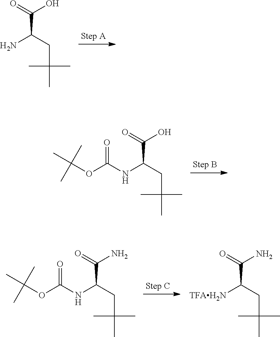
C(C(=O)O)(CC(C)(C)C)N.C(C(=O)O)(CC(C)(C)C)NC(OC(C)(C)C)=O.C(C(=O)N)(CC(C)(C)C)NC(OC(C)(C)C)=O.C(C(=O)N)(CC(C)(C)C)[TFAH2N]
